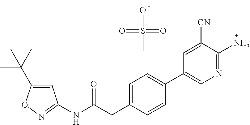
N(C(CC1=CC=C(C2=CN=C(N)C([CN])=C2)C=C1)=O)C1=NOC(C(C)(C)C)=C1.OS(C)(=O)=O
